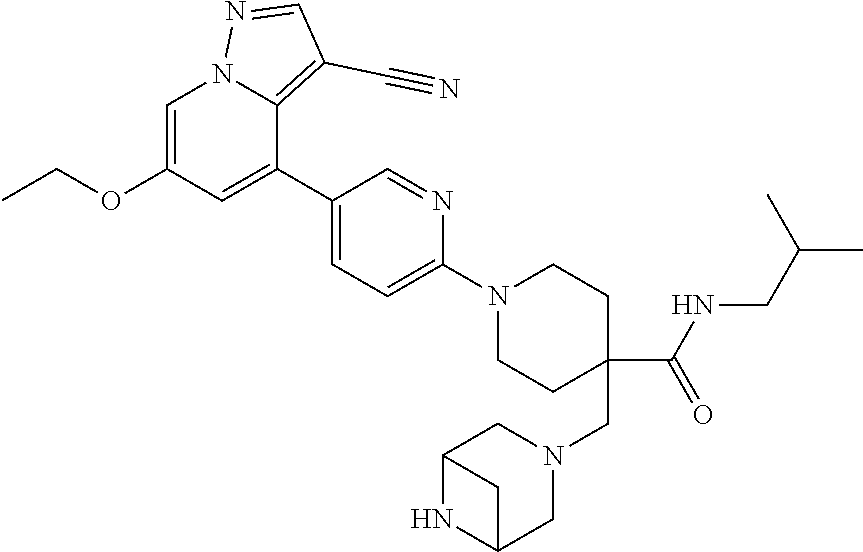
C1=C(OCC)C=C(C2=CC=C(N3CCC(C(NCC(C)C)=O)(CN4CC5NC(C4)C5)CC3)N=C2)C2=C(C#N)C=NN12
